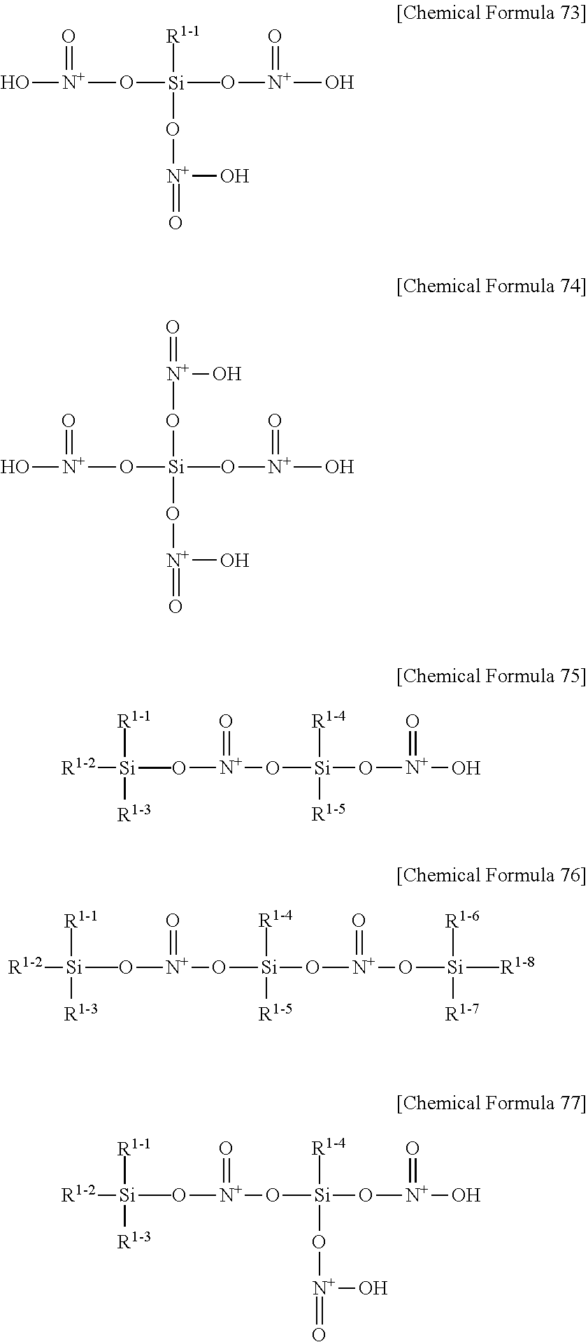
O[N+](O[Si](O[N+](O)=O)(C)(O[N+](=O)O)[R1-1])=O.O[N+](O[Si](O[N+](O)=O)(C)(O[N+](=O)O)O[N+](=O)O)=O.[R1-2][Si](O[N+](=O)O[Si](O[N+](O)=O)([R1-4])[R1-5])(C)([R1-3])[R1-1].[R1-2][Si](O[N+](=O)O[Si](O[N+](O[Si]([R1-8])(C)([R1-7])[R1-6])=O)([R1-4])[R1-5])(C)([R1-3])[R1-1].[R1-2][Si](O[N+](=O)O[Si](O[N+](O)=O)([R1-4])O[N+](=O)O)(C)([R1-3])[R1-1]
